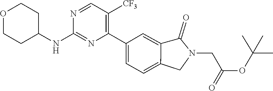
C12=CC=C(C3=C([CF3])C=NC(NC4CCOCC4)=N3)C=C1C(=O)N(CC(OC(C)(C)C)=O)C2
